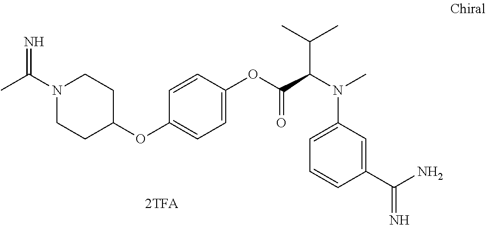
CC(N1CCC(OC2=CC=C(OC(C(N(C3=CC=CC(C(N)=N)=C3)C)C(C)C)=O)C=C2)CC1)=N
